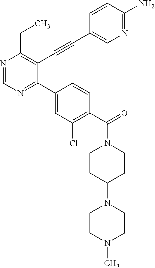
C(C1=C(C#CC2=CN=C(N)C=C2)C(C2=CC(Cl)=C(C(N3CCC(N4CCN(C)CC4)CC3)=O)C=C2)=NC=N1)C
